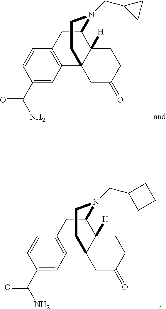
C12CC3=C(C4(C1([H])CCC(=O)C4)CCN2CC1CC1)C=C(C(N)=O)C=C3.C12CC3=C(C4(C1([H])CCC(=O)C4)CCN2CC1CCC1)C=C(C(N)=O)C=C3
